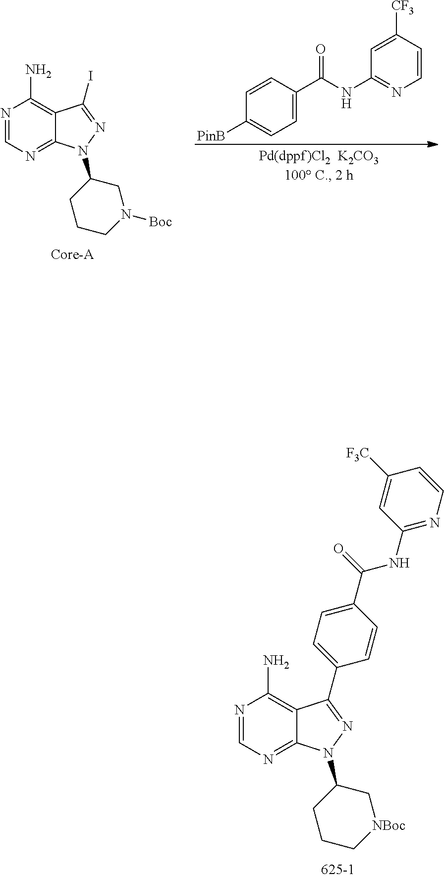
N1=CN=C2C(=C1N)C(I)=NN2C1CCCN([Boc])C1.C1=CC(C(NC2=NC=CC([CF3])=C2)=O)=CC=C1[PinB].N1=CN=C2C(=C1N)C(C1=CC=C(C(=O)NC3=NC=CC([F3C])=C3)C=C1)=NN2C1CCC[NBoc]C1
